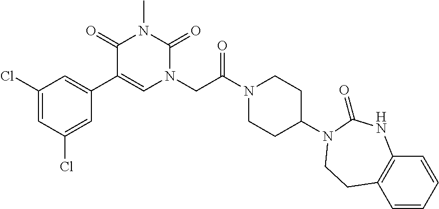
C1=C(Cl)C=C(C2=CN(CC(N3CCC(N4C(=O)NC5=C(C=CC=C5)CC4)CC3)=O)C(=O)N(C)C2=O)C=C1Cl
